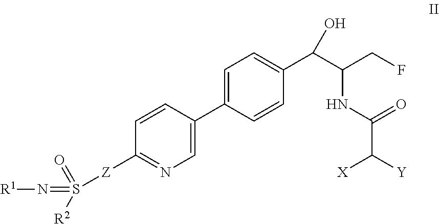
C1=CC(C2=CC=C(C(C(CF)NC(=O)C([Y])[X])O)C=C2)=CN=C1[Z]S(=N[R1])(=O)[R2]
